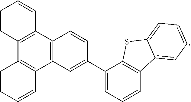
C12=C(C3=C(C4=C1C=CC=C4)C=C(C1=CC=CC4=C1SC1=CC=CC=C41)C=C3)C=CC=C2
